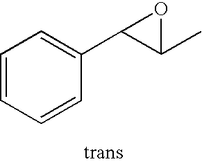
C1=CC=CC(C2C(C)O2)=C1
